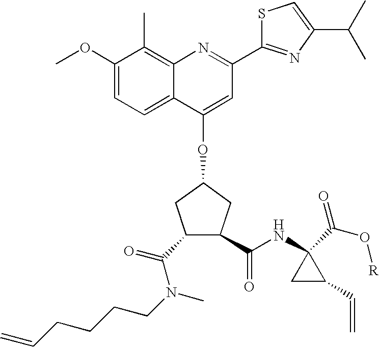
C1(OC)=CC=C2C(=C1C)N=C(C1=NC(C(C)C)=CS1)C=C2OC1CC(C(=O)N(CCCCC=C)C)C(C(NC2(C(O[R])=O)CC2C=C)=O)C1
